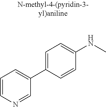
C1=CN=CC(C2=CC=C(NC)C=C2)=C1
